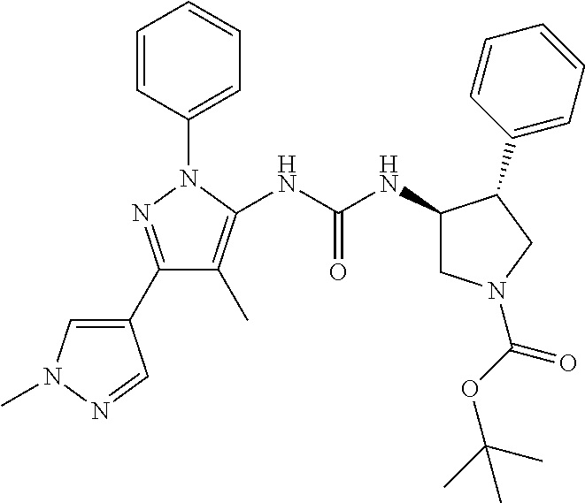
C1(C2=NN(C3=CC=CC=C3)C(NC(NC3CN(C(OC(C)(C)C)=O)CC3C3=CC=CC=C3)=O)=C2C)=CN(C)N=C1
